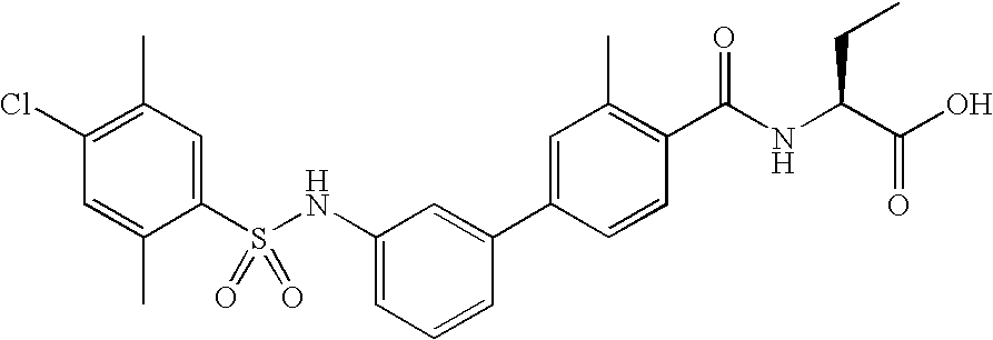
C1(S(NC2=CC=CC(C3=CC(C)=C(C(NC(C(O)=O)CC)=O)C=C3)=C2)(=O)=O)=CC(C)=C(Cl)C=C1C
